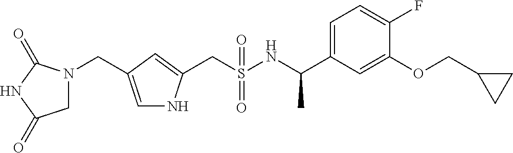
C(S(NC(C1=CC=C(F)C(OCC2CC2)=C1)C)(=O)=O)C1=CC(CN2CC(=O)NC2=O)=CN1
